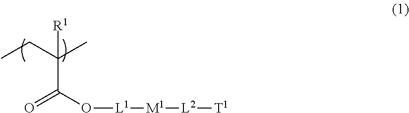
C(C(O[L1][M1][L2][T1])=O)(CC)(C)[R1]
